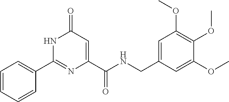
C1=CC=CC(C2=NC(C(=O)NCC3=CC(OC)=C(OC)C(OC)=C3)=CC(=O)N2)=C1
